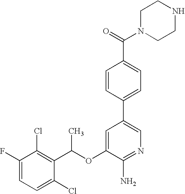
FC1=CC=C(Cl)C(C(OC2=CC(C3=CC=C(C(=O)N4CCNCC4)C=C3)=CN=C2N)C)=C1Cl
